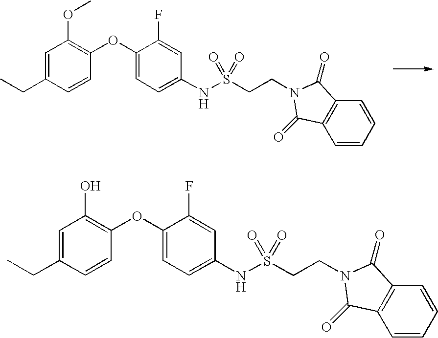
C1=CC=CC2=C1C(=O)N(CCS(NC1=CC=C(OC3=C(OC)C=C(CC)C=C3)C(F)=C1)(=O)=O)C2=O.C1=CC=CC2=C1C(=O)N(CCS(NC1=CC=C(OC3=C(O)C=C(CC)C=C3)C(F)=C1)(=O)=O)C2=O
